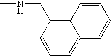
C1=CC=C2C(=C1CNC)C=CC=C2
